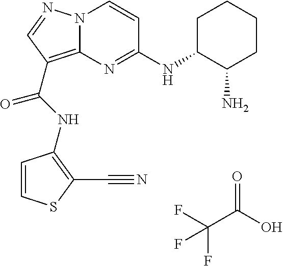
FC(C(O)=O)(F)F.N(C(=O)C1=C2N(N=C1)C=CC(NC1C(N)CCCC1)=N2)C1=C(C#N)SC=C1
